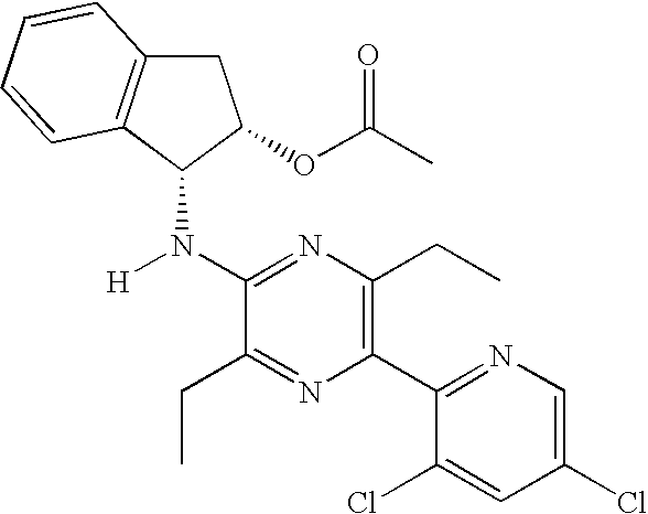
C1(N(C2C3=C(CC2OC(C)=O)C=CC=C3)[H])=NC(CC)=C(C2=NC=C(Cl)C=C2Cl)N=C1CC
